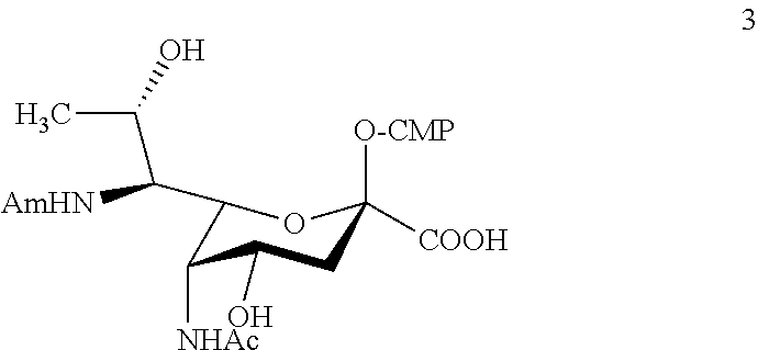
C1(C(C(C)O)[AmHN])C([NHAc])C(O)CC([O-CMP])([COOH])O1
